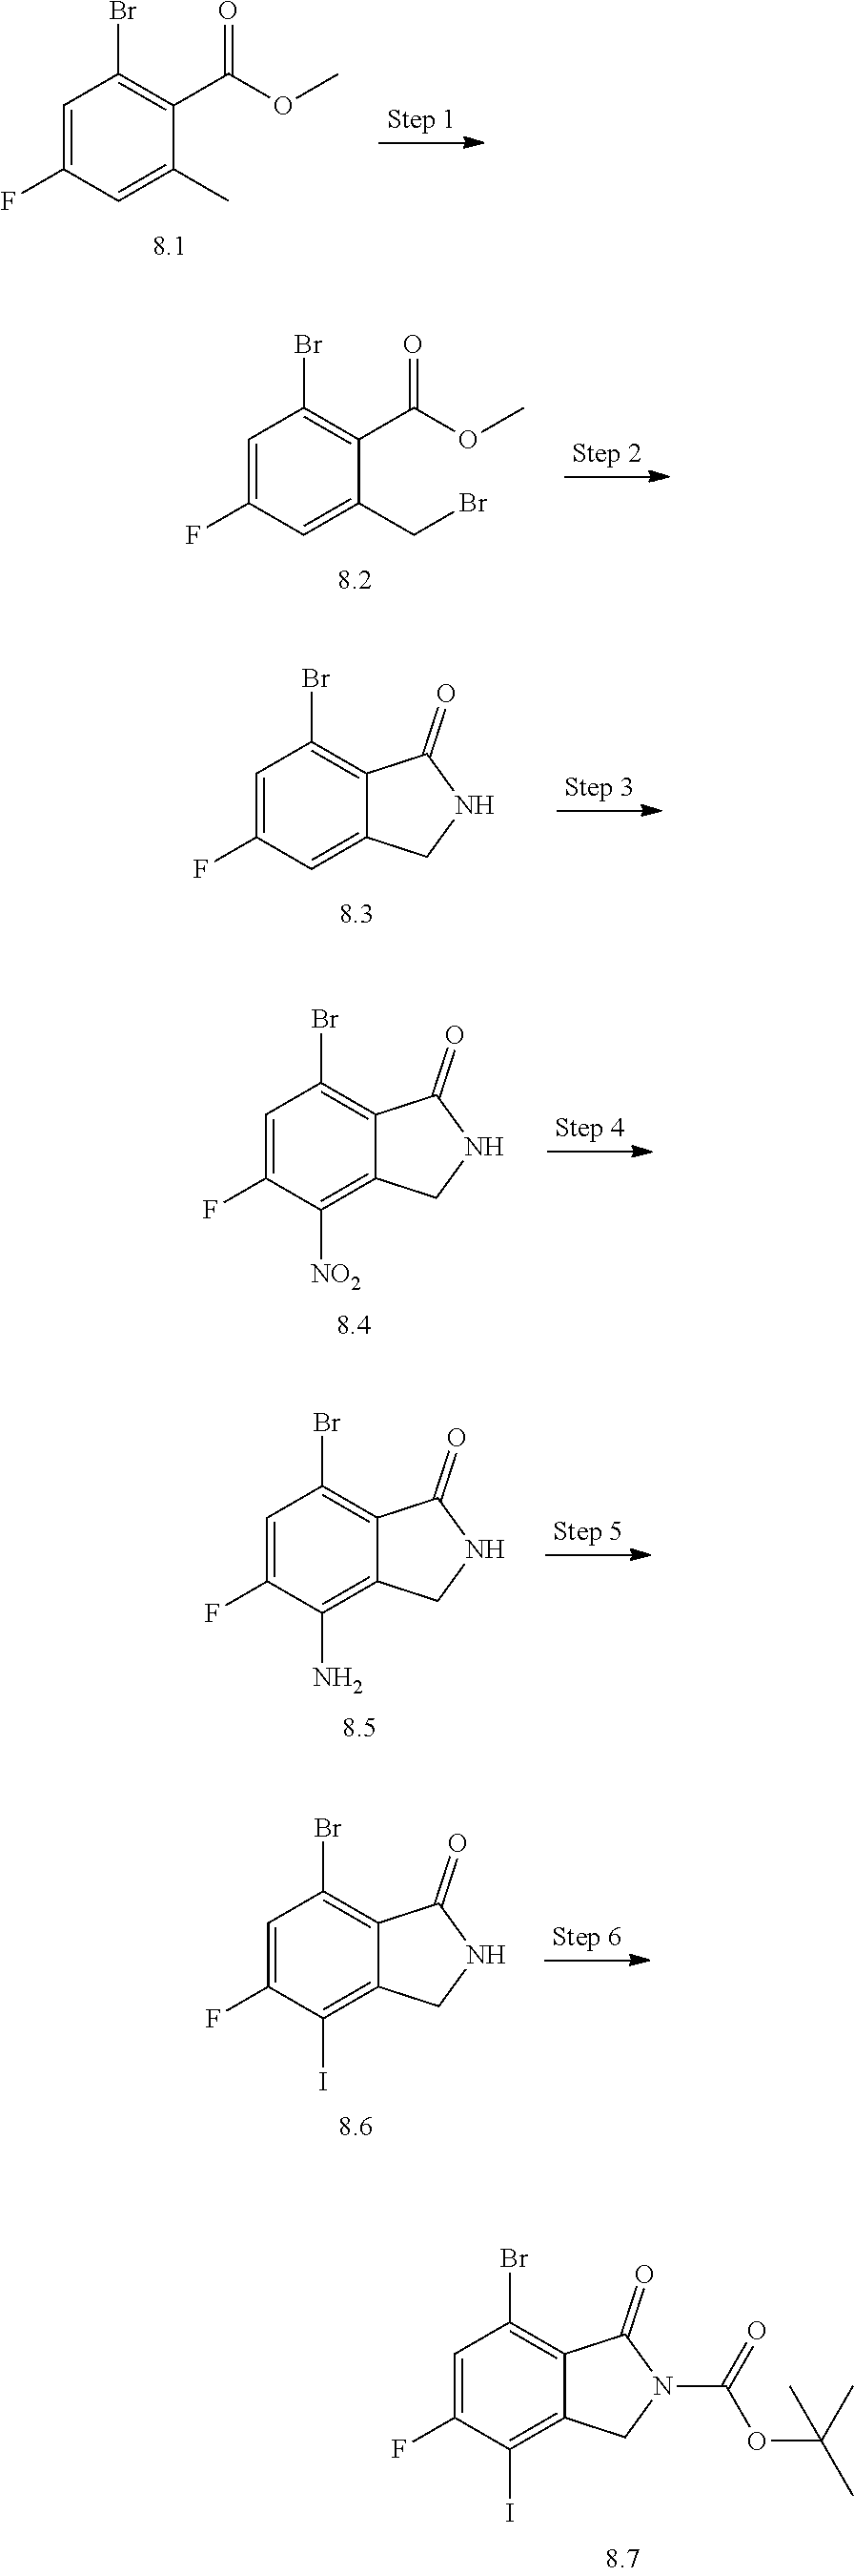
C1=C(F)C(I)=C2C(=C1Br)C(=O)N(C(OC(C)(C)C)=O)C2.C1=C(F)C=C(C)C(C(OC)=O)=C1Br.C1=C(F)C=C(CBr)C(C(OC)=O)=C1Br.C1=C(F)C=C2C(=C1Br)C(=O)NC2.C1=C(F)C([NO2])=C2C(=C1Br)C(=O)NC2.C1=C(F)C(N)=C2C(=C1Br)C(=O)NC2.C1=C(F)C(I)=C2C(=C1Br)C(=O)NC2
